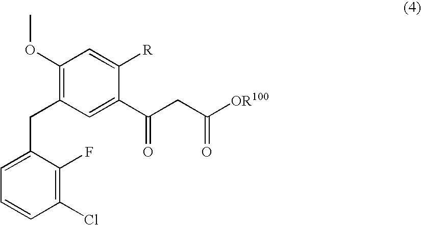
C1=C(CC2=C(OC)C=C([R])C(C(=O)CC([OR100])=O)=C2)C(F)=C(Cl)C=C1
